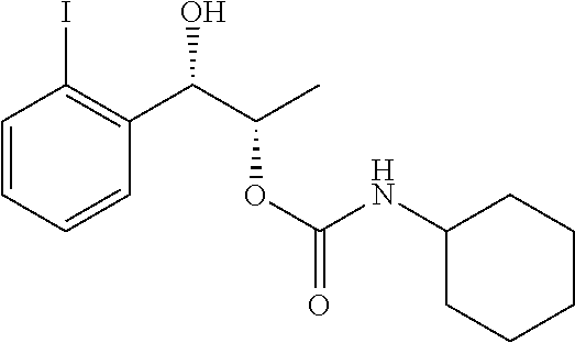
C1=CC=CC(C(C(C)OC(=O)NC2CCCCC2)O)=C1I
